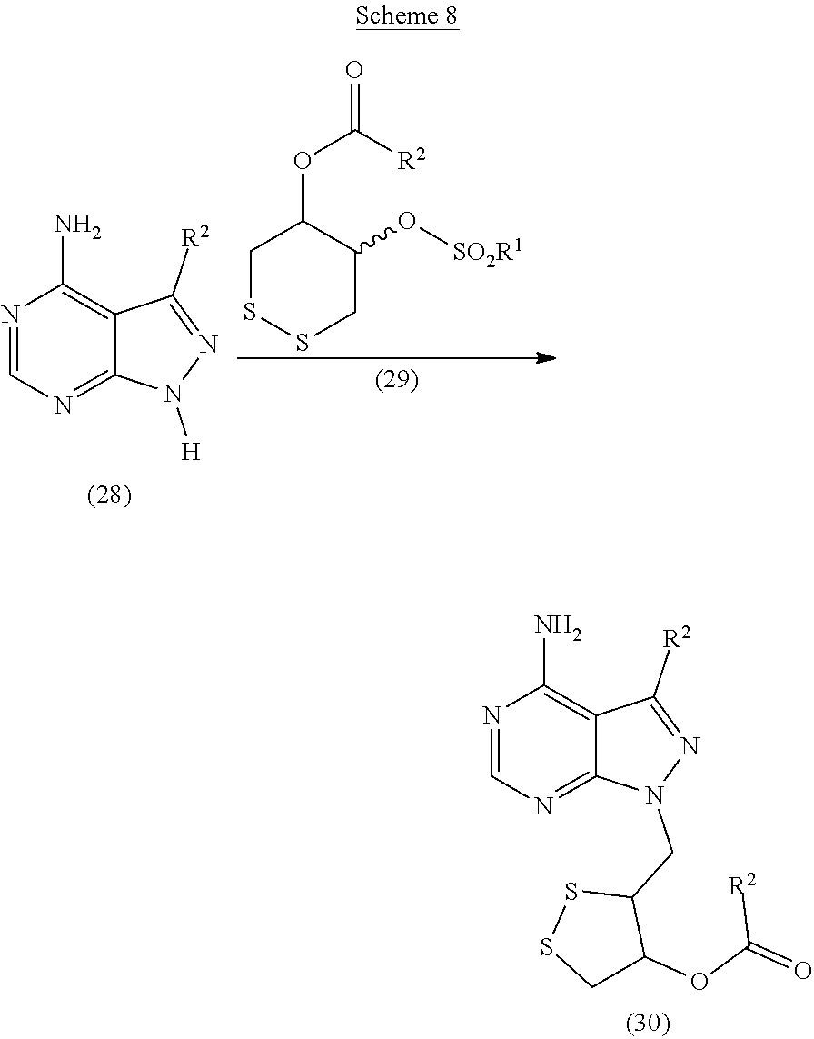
C1SSCC(O[SO2R1])C1OC([R2])=O.N1=CN=C2C(=C1N)C([R2])=NN2[H].N1=CN=C2C(=C1N)C([R2])=NN2CC1SSCC1OC([R2])=O
